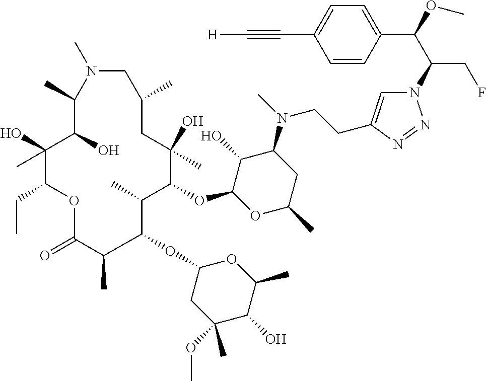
N1=NN(C(C(C2=CC=C(C#C[H])C=C2)OC)CF)C=C1CCN(C1C(O)C(OC2C(C)C(OC3CC(OC)(C)C(O)C(C)O3)C(C)C(=O)OC(CC)C(O)(C)C(O)C(C)N(C)CC(C)CC2(O)C)OC(C)C1)C
